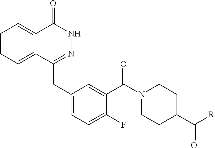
C1=CC=C2C(=C1)C(=O)NN=C2CC1=CC=C(F)C(C(N2CCC(C([R])=O)CC2)=O)=C1
